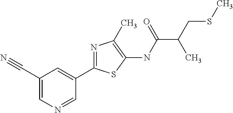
C1(C#N)=CN=CC(C2=NC(C)=C(NC(C(C)CSC)=O)S2)=C1
